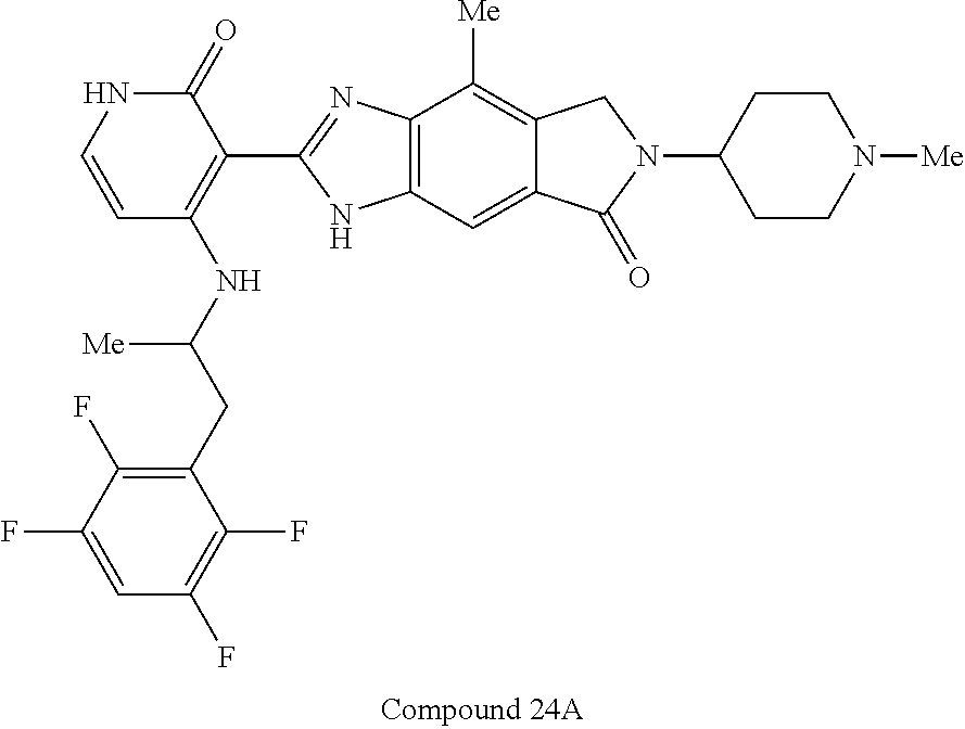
C12=CC3=C(C([Me])=C1CN(C1CCN([Me])CC1)C2=O)N=C(C1=C(NC(CC2=C(F)C(F)=CC(F)=C2F)[Me])C=CNC1=O)N3
